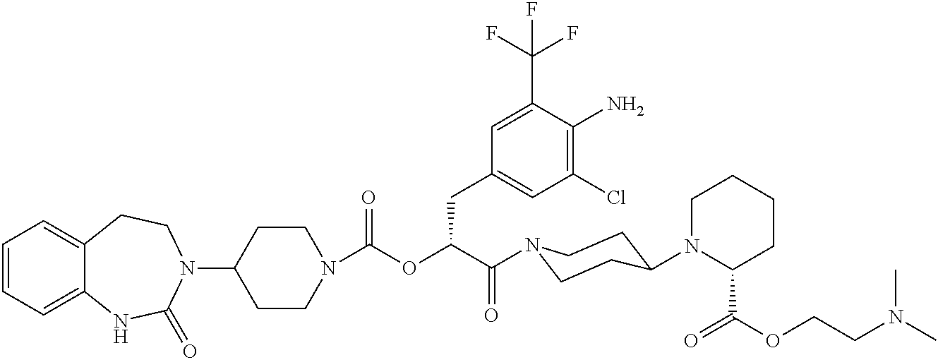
C1=CC=C2C(=C1)CCN(C1CCN(C(OC(C(=O)N3CCC(N4C(C(OCCN(C)C)=O)CCCC4)CC3)CC3=CC(Cl)=C(N)C(C(F)(F)F)=C3)=O)CC1)C(=O)N2
